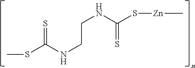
CSC(NCCNC(S[Zn]C)=S)=S
